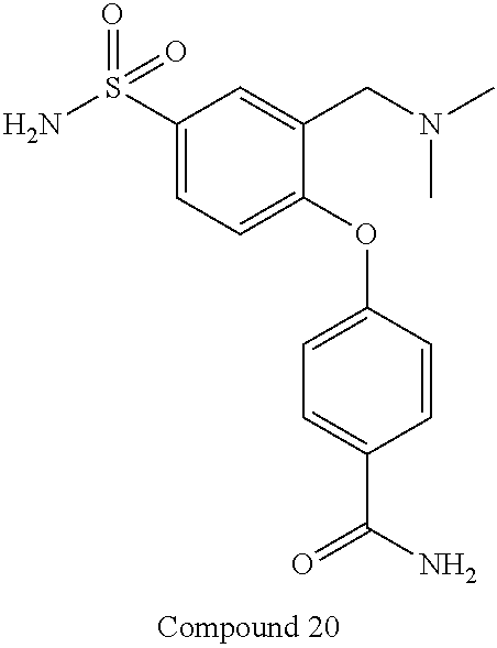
C1(S(N)(=O)=O)=CC=C(OC2=CC=C(C(=O)N)C=C2)C(CN(C)C)=C1
